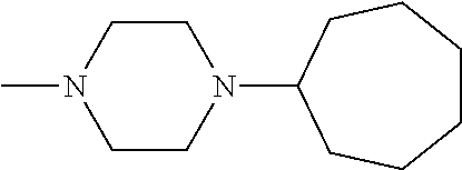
C1CN(C)CCN1C1CCCCCC1
